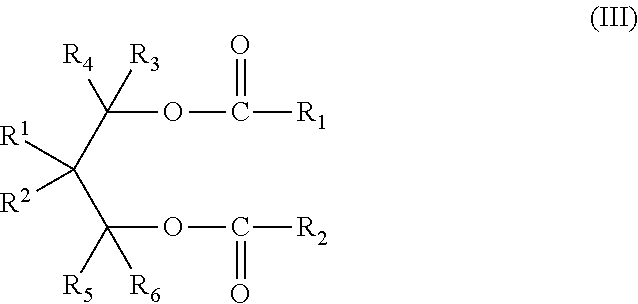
C(C(C(OC([R2])=O)([R5])[R6])([R1])[R2])(OC([R1])=O)([R3])[R4]
